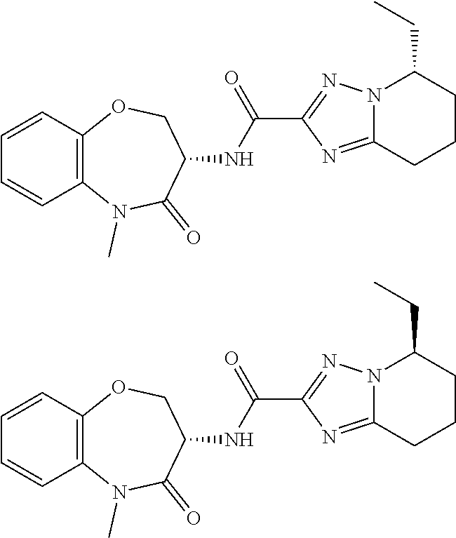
C1=CC2=C(C=C1)N(C)C(=O)C(NC(C1=NN3C(=N1)CCCC3CC)=O)CO2.C1=CC2=C(C=C1)N(C)C(=O)C(NC(C1=NN3C(=N1)CCCC3CC)=O)CO2
